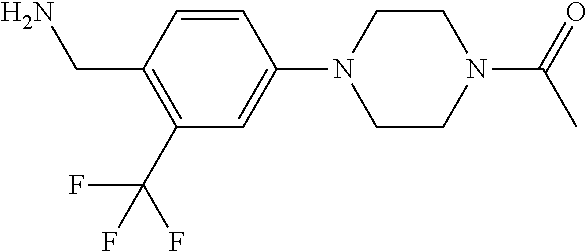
C1=CC(CN)=C(C(F)(F)F)C=C1N1CCN(C(=O)C)CC1
